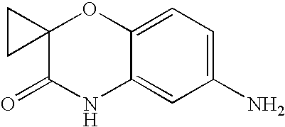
C12=CC=C(N)C=C1NC(=O)C1(O2)CC1
